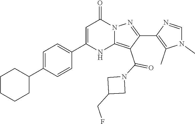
C1=C(C2CCCCC2)C=CC(C2=CC(=O)N3C(=C(C(N4CC(CF)C4)=O)C(C4=C(C)N(C)C=N4)=N3)N2)=C1
